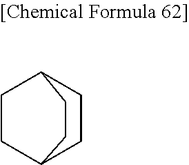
C1CC2CCC1CC2
